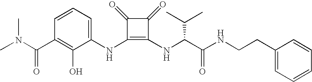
CN(C(C1=C(O)C(NC2=C(NC(C(NCCC3=CC=CC=C3)=O)C(C)C)C(=O)C2=O)=CC=C1)=O)C
